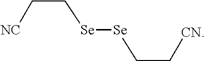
C([Se][Se]CC[CN])C[NC]
